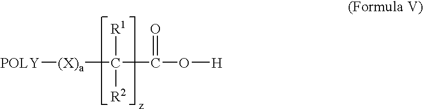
C(C(O[H])=O)([(X)a][POLY])([R1])[R2]
